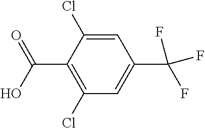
C1=C(Cl)C(C(O)=O)=C(Cl)C=C1C(F)(F)F
